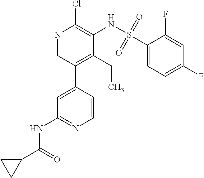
C1(NC(C2CC2)=O)=NC=CC(C2=C(CC)C(NS(C3=CC=C(F)C=C3F)(=O)=O)=C(Cl)N=C2)=C1
